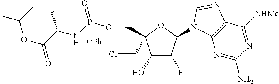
C1(O)C(F)C(N2C3=C(C([NHMe])=NC(N)=N3)N=C2)OC1(COP(NC(C)C(OC(C)C)=O)(=O)[OPh])CCl
